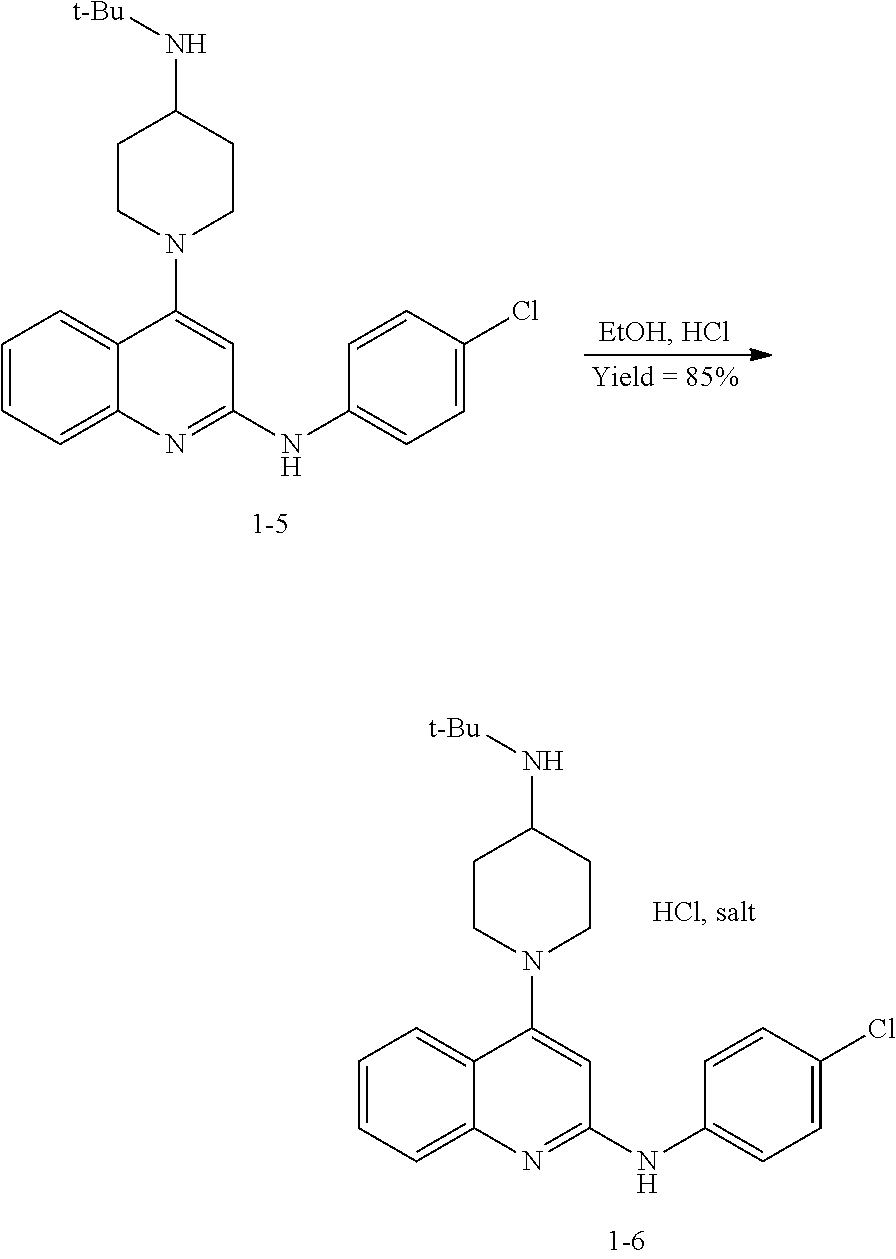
C1=CC=C2C(=C1)C(N1CCC(N[t-Bu])CC1)=CC(NC1=CC=C(Cl)C=C1)=N2.C1=CC=C2C(=C1)C(N1CCC(N[t-Bu])CC1)=CC(NC1=CC=C(Cl)C=C1)=N2
